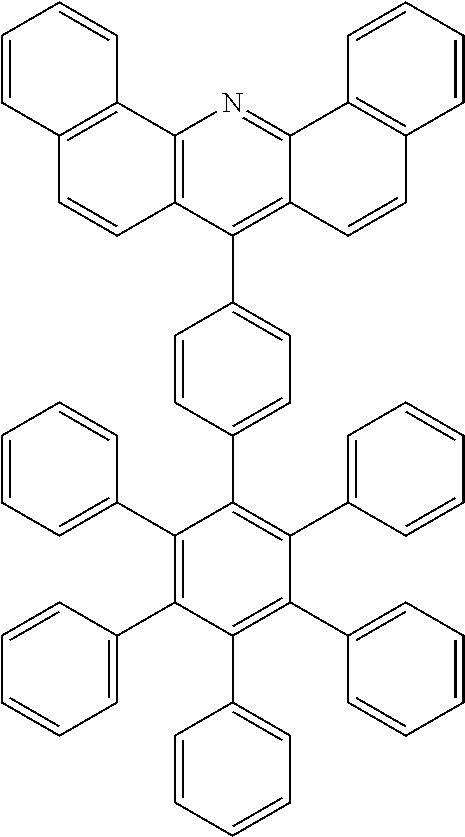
C12=C(C3=CC=C(C4=C(C5=CC=CC=C5)C(C5=CC=CC=C5)=C(C5=CC=CC=C5)C(C5=CC=CC=C5)=C4C4=CC=CC=C4)C=C3)C3=C(N=C1C1=C(C=C2)C=CC=C1)C1=C(C=C3)C=CC=C1
